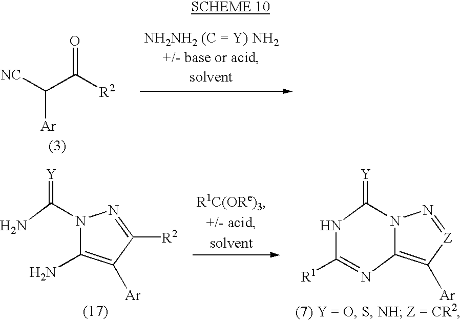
[NC]C(C([R2])=O)[Ar].N1(C(N)=[Y])C(N)=C([Ar])C([R2])=N1.N12C(=C([Ar])[Z]=N1)N=C([R1])NC2=[Y]
